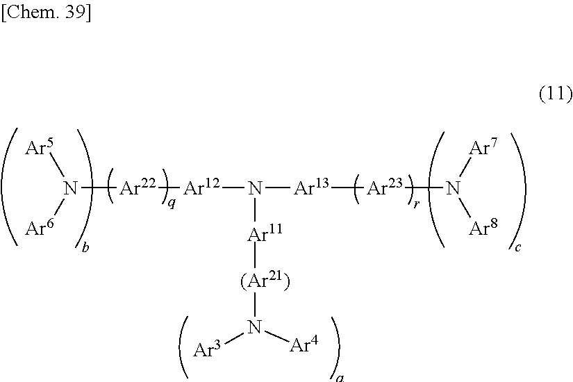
N([Ar11][(Ar21)]N([Ar3])[Ar4])([Ar12][Ar22]N([Ar5])[Ar6])[Ar13][Ar23]N([Ar8])[Ar7]
